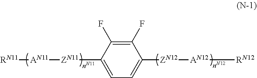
[RN11][AN11][ZN11]C1=CC=C([ZN12][AN12][RN12])C(F)=C1F
